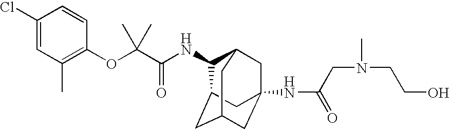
N(C(C(OC1=C(C)C=C(Cl)C=C1)(C)C)=O)C1C2CC3CC(NC(CN(CCO)C)=O)(CC1C3)C2
